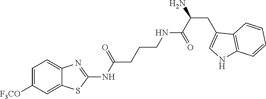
C1=C([F3CO])C=C2C(=C1)N=C(NC(CCCNC(C(N)CC1=CNC3=C1C=CC=C3)=O)=O)S2
